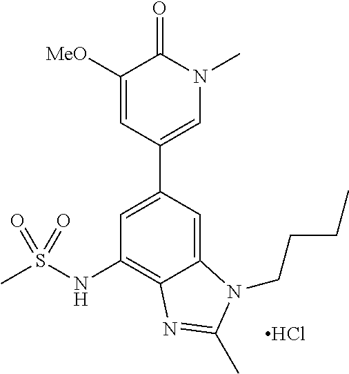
C1=C(C2=CN(C)C(=O)C([MeO])=C2)C=C2C(=C1NS(C)(=O)=O)N=C(C)N2CCCC.Cl
